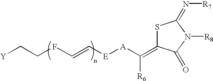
[A](C(=C1SC(=N[R7])N([R8])C1=O)[R6])[E]C=CFCC[Y]
